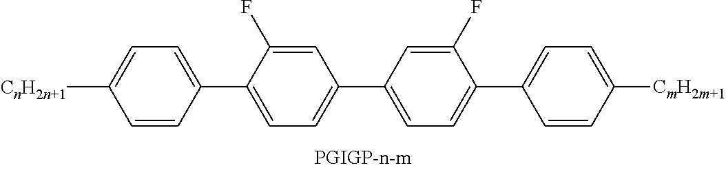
C1([CnH2n+1])=CC=C(C2=CC=C(C3=CC=C(C4=CC=C([CmH2m+1])C=C4)C(F)=C3)C=C2F)C=C1
